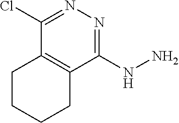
C12=C(C(NN)=NN=C1Cl)CCCC2
